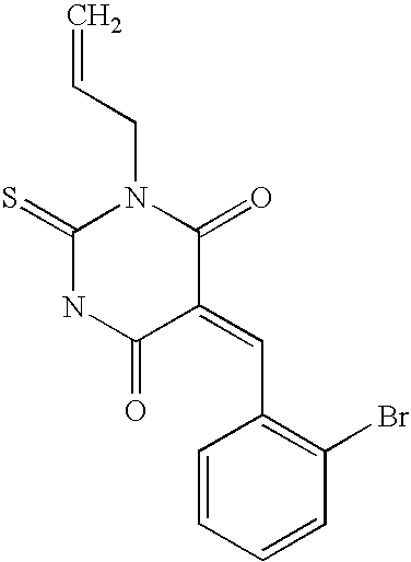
N1C(=O)C(=CC2=C(Br)C=CC=C2)C(=O)N(CC=C)C1=S
